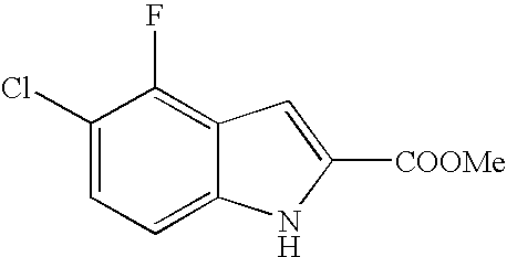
C1(Cl)=CC=C2C(=C1F)C=C([COOMe])N2
